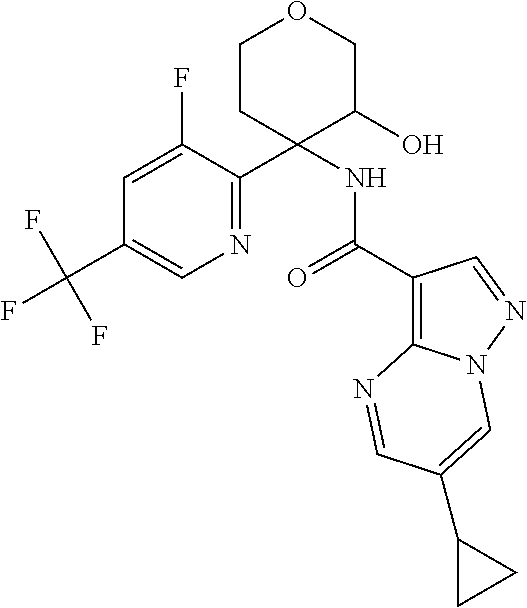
N1=C(C2(NC(C3=C4N(N=C3)C=C(C3CC3)C=N4)=O)C(O)COCC2)C(F)=CC(C(F)(F)F)=C1
